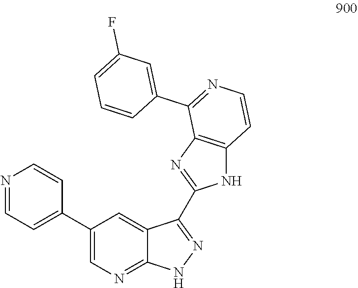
C1(C2=CC=NC=C2)=CN=C2C(=C1)C(C1=NC3=C(N1)C=CN=C3C1=CC(F)=CC=C1)=NN2
